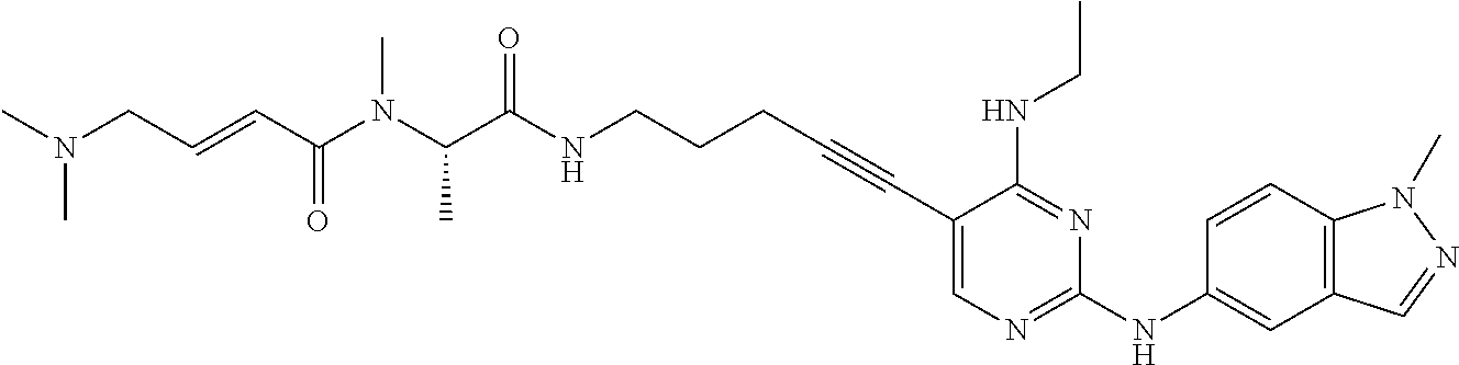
C1(C#CCCCNC(C(N(C(C=CCN(C)C)=O)C)C)=O)=CN=C(NC2=CC3=C(C=C2)N(C)N=C3)N=C1NCC
